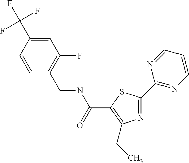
N1=C(C2=NC=CC=N2)SC(C(NCC2=C(F)C=C(C(F)(F)F)C=C2)=O)=C1CC
